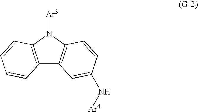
C12=C(N([Ar3])C3=C1C=C(N[Ar4])C=C3)C=CC=C2
